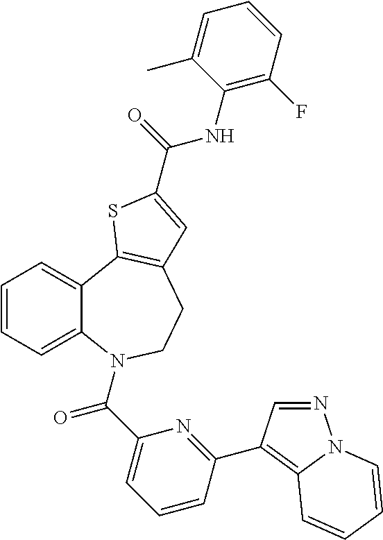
C1=CC=C2C(=C1)C1=C(CCN2C(C2=CC=CC(C3=C4N(N=C3)C=CC=C4)=N2)=O)C=C(C(=O)NC2=C(F)C=CC=C2C)S1
